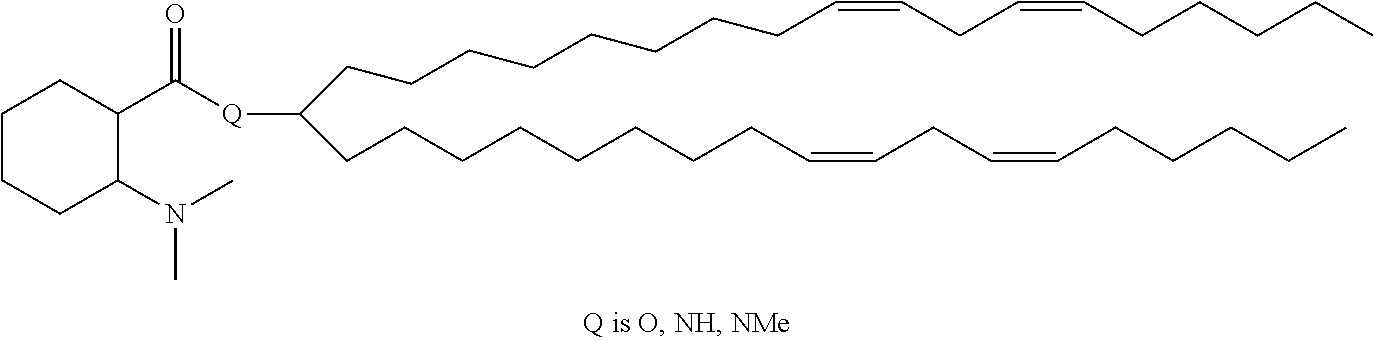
C(CCCCCCCC=CCC=CCCCCC)C([Q]C(C1CCCCC1N(C)C)=O)CCCCCCCCC=CCC=CCCCCC
